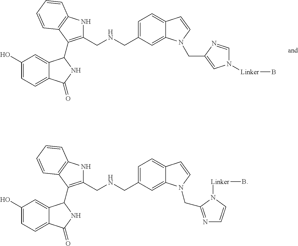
C1(O)=CC=C2C(=C1)C(C1=C(CNCC3=CC=C4C(=C3)N(CC3=CN([Linker]B)C=N3)C=C4)NC3=C1C=CC=C3)NC2=O.C1(O)=CC=C2C(=C1)C(C1=C(CNCC3=CC=C4C(=C3)N(CC3=NC=CN3[Linker]B)C=C4)NC3=C1C=CC=C3)NC2=O
